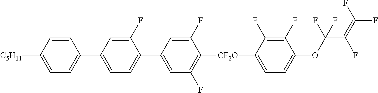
[C5H11]C1=CC=C(C2=CC=C(C3=CC(F)=C([CF2O]C4=CC=C(OC(C(=C(F)F)F)(F)F)C(F)=C4F)C(F)=C3)C(F)=C2)C=C1
